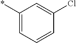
C1(*)=CC=CC(Cl)=C1
